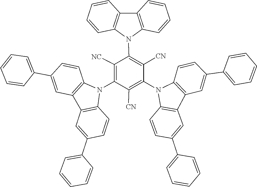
C1=C(C2=CC=CC=C2)C=CC2=C1C1=C(C=CC(C3=CC=CC=C3)=C1)N2C1=C([CN])C(N2C3=C(C4=C2C=CC(C2=CC=CC=C2)=C4)C=C(C2=CC=CC=C2)C=C3)=C([NC])C(N2C3=C(C4=C2C=CC=C4)C=CC=C3)=C1[CN]
